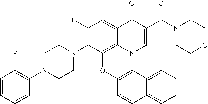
C1(N2CCN(C3=C(F)C=C4C5=C3OC3=C(N5C=C(C(N5CCOCC5)=O)C4=O)C4=CC=CC=C4C=C3)CC2)=C(F)C=CC=C1
